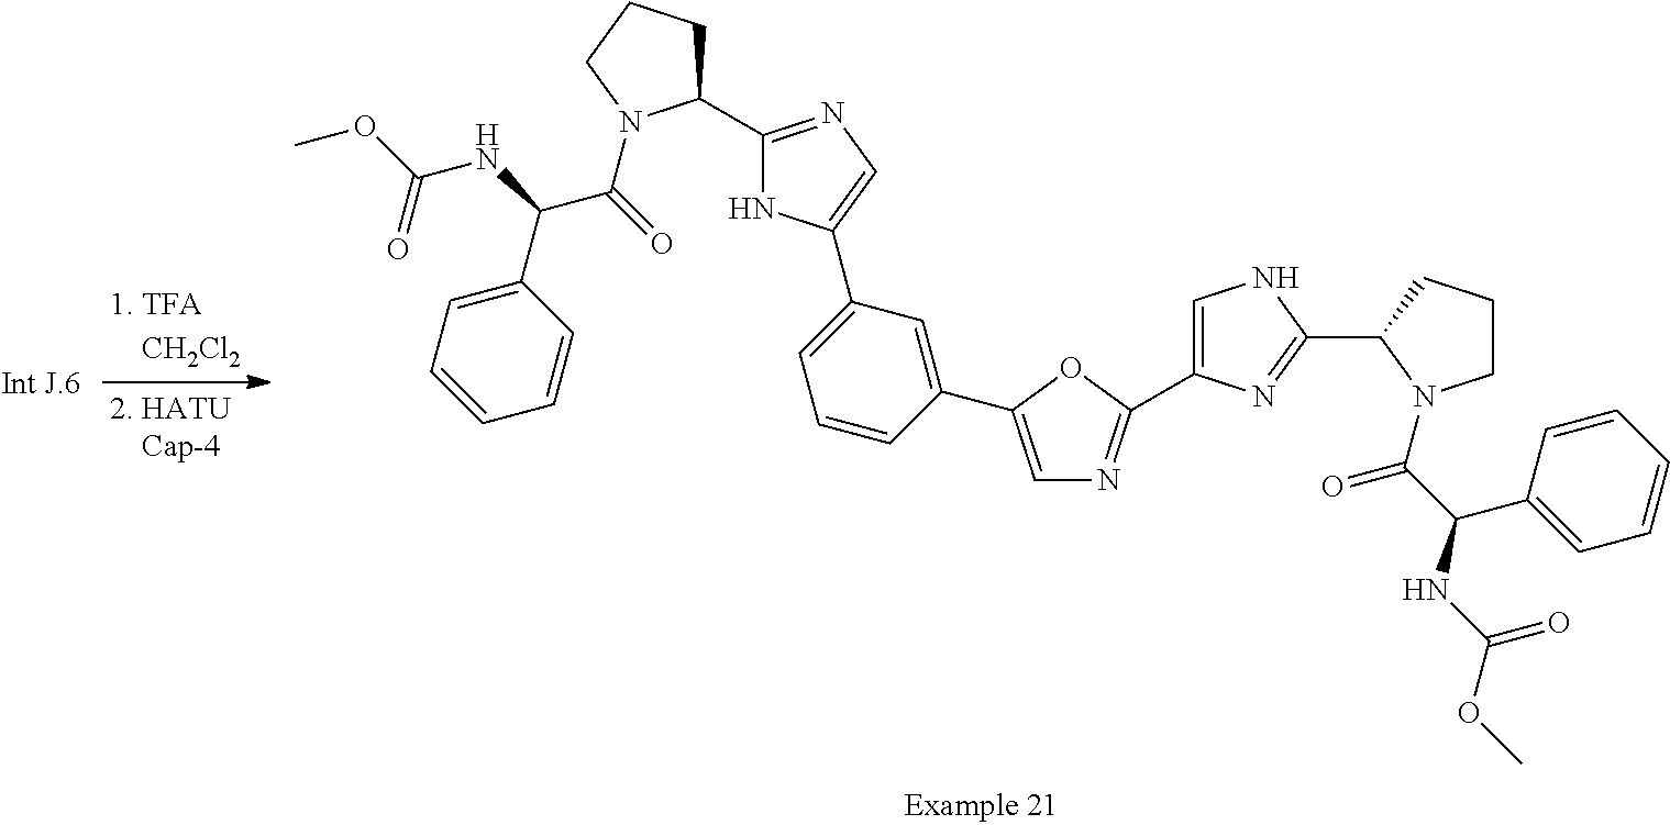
C1=C(C2=CC(C3=CN=C(C4CCCN4C(C(C4=CC=CC=C4)NC(=O)OC)=O)N3)=CC=C2)OC(C2=CNC(C3N(C(=O)C(C4=CC=CC=C4)NC(=O)OC)CCC3)=N2)=N1
